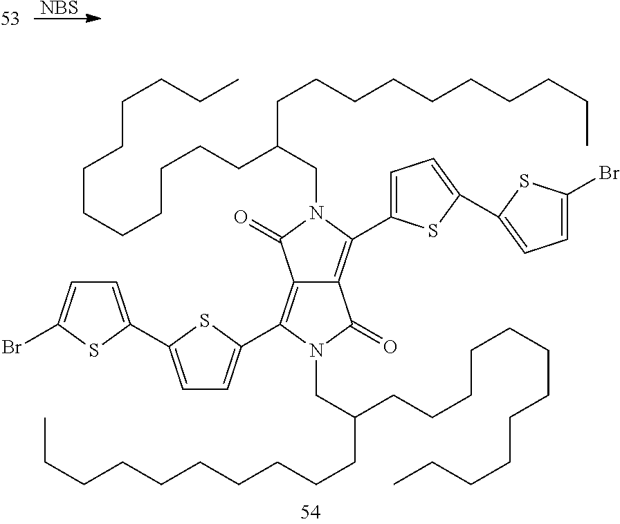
[NBS].C1=C(C2=CC=C(C3=C4C(=C(C5=CC=C(C6=CC=C(Br)S6)S5)N(CC(CCCCCCCCCCCC)CCCCCCCCCC)C4=O)C(=O)N3CC(CCCCCCCCCC)CCCCCCCCCCCC)S2)SC(Br)=C1
